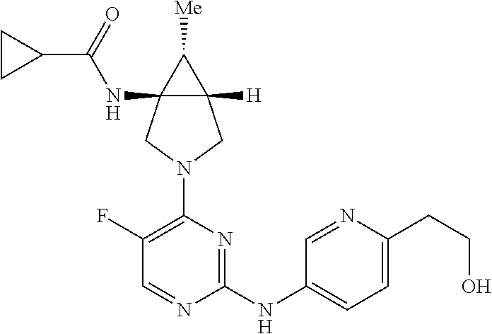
C12(NC(C3CC3)=O)C([H])(C1[Me])CN(C1=C(F)C=NC(NC3=CC=C(CCO)N=C3)=N1)C2
